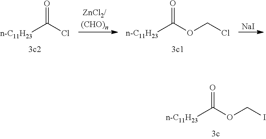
[ZnCl2/(CHO)n].[NaI].O=C(Cl)[n-C11H23].O=C(OCCl)[n-C11H23].O=C(OCI)[n-C11H23]
